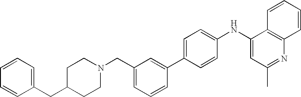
C1=CC=CC(CC2CCN(CC3=CC=CC(C4=CC=C(NC5=CC(C)=NC6=C5C=CC=C6)C=C4)=C3)CC2)=C1
